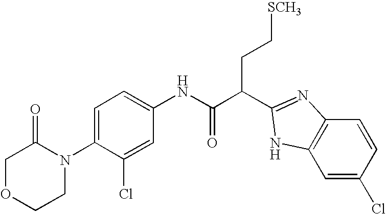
C1OCCN(C2=CC=C(NC(C(CC[SCH3])C3=NC4=C(C=C(Cl)C=C4)N3)=O)C=C2Cl)C1=O
